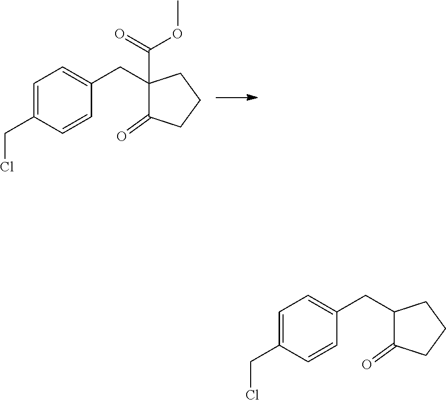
C1=C(CCl)C=CC(CC2(C(=O)OC)C(=O)CCC2)=C1.C1=C(CCl)C=CC(CC2C(=O)CCC2)=C1
